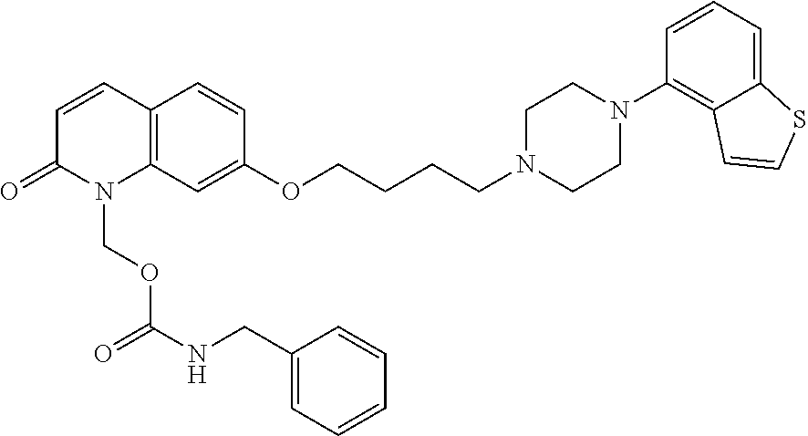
N1(CCCCOC2=CC3=C(C=C2)C=CC(=O)N3COC(NCC2=CC=CC=C2)=O)CCN(C2=C3C(=CC=C2)SC=C3)CC1
